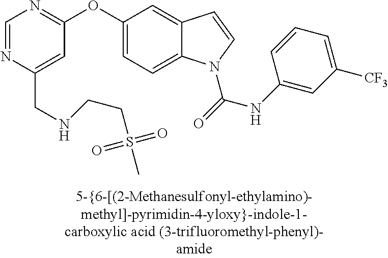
C1=NC(CNCCS(C)(=O)=O)=CC(OC2=CC=C3C(=C2)C=CN3C(=O)NC2=CC([CF3])=CC=C2)=N1
